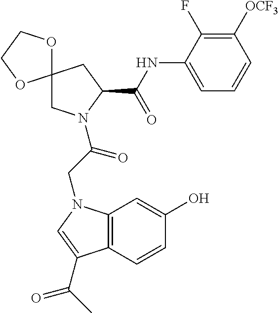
C1C2(CC(C(NC3=CC=CC([OCF3])=C3F)=O)N1C(CN1C3=C(C(C(C)=O)=C1)C=CC(O)=C3)=O)OCCO2
